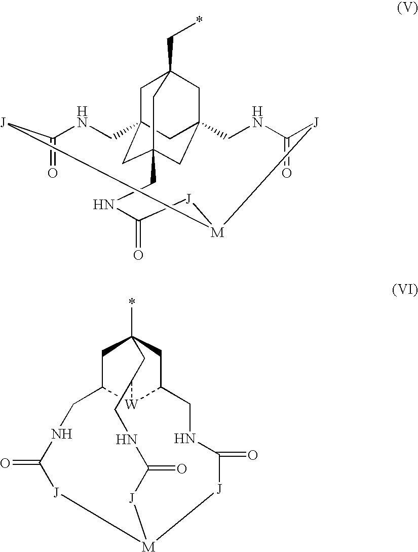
C1C23CC45CC(CC1(C*)C4)(C2)CNC(=O)[J][M]([J]C(=O)NC3)[J]C(=O)NC5.C1C2[W]3C4CC1(*)CC3CNC(=O)[J][M]([J]C(=O)NC2)[J]C(=O)NC4
